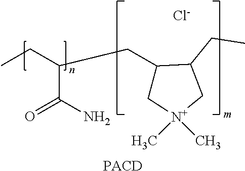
[PACD].[Cl-].C1(CC(CC)C(N)=O)C[N+](C)(C)CC1CC
